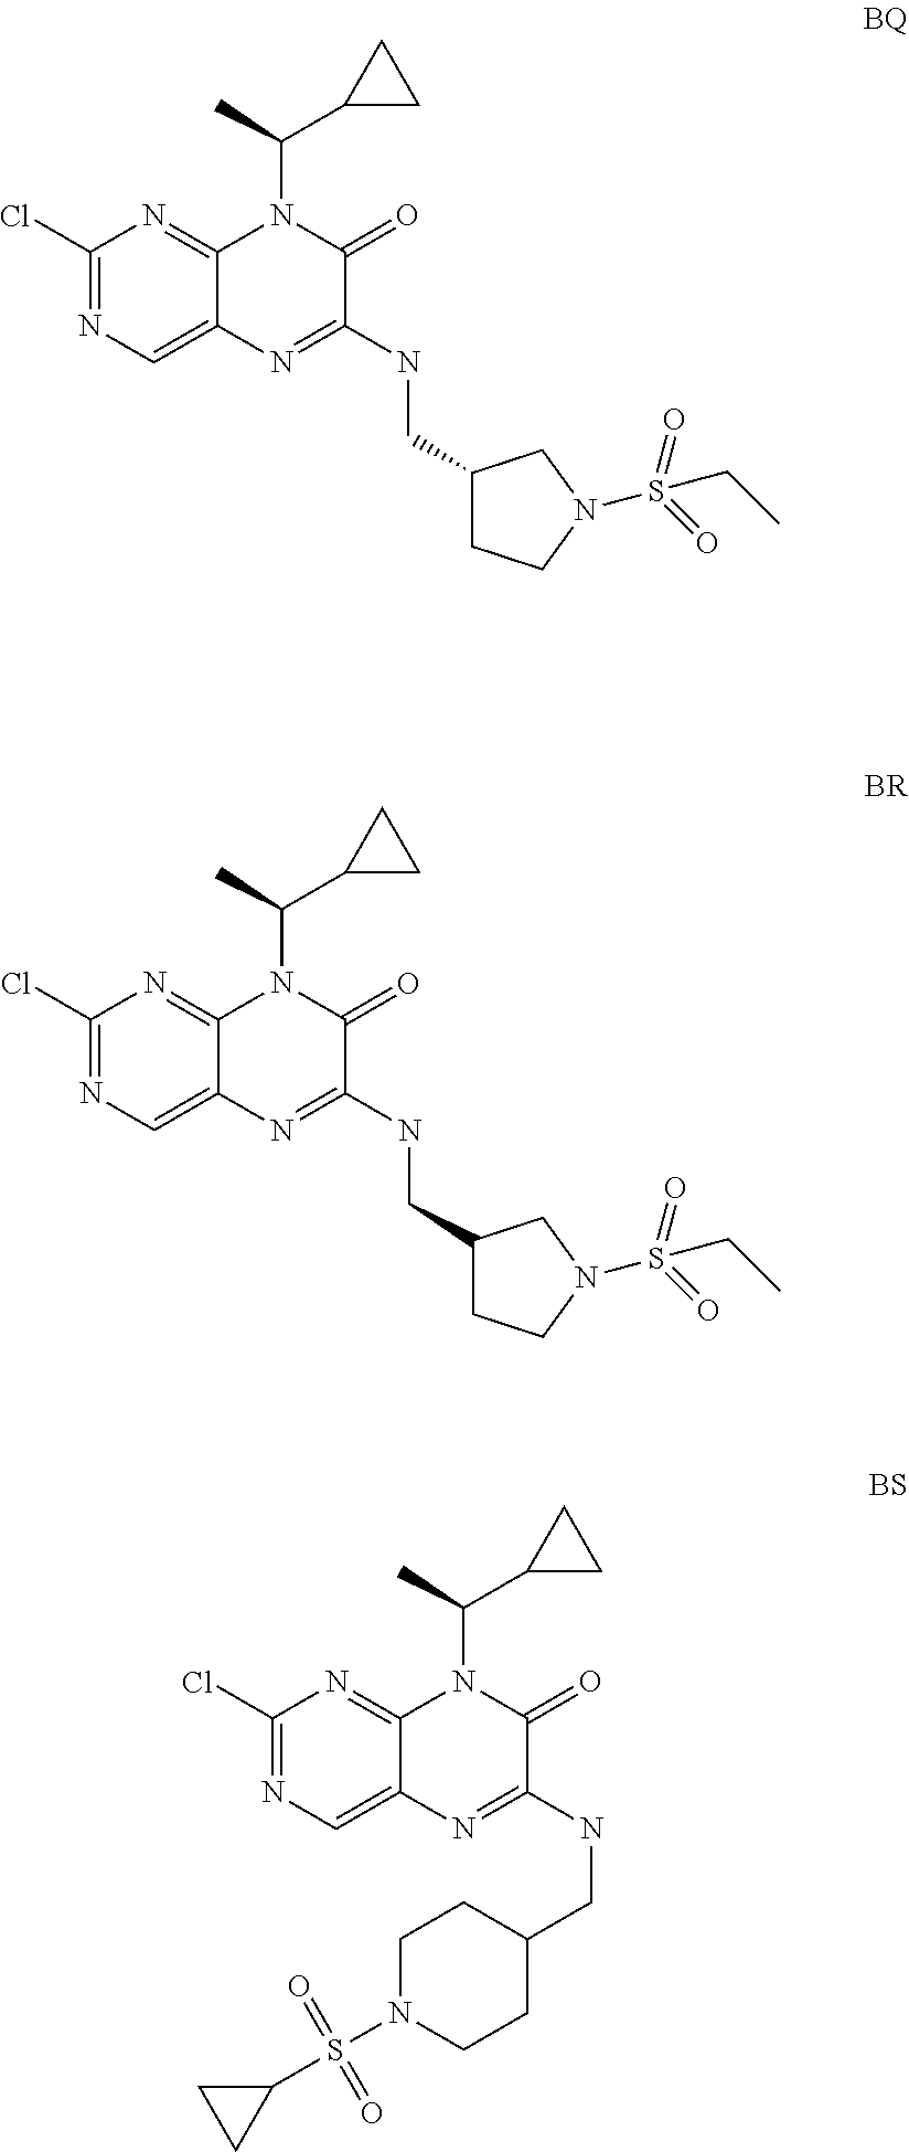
C1(Cl)=NC=C2C(=N1)N(C(C)C1CC1)C(=O)C(NCC1CCN(S(CC)(=O)=O)C1)=N2.C1(Cl)=NC=C2C(=N1)N(C(C)C1CC1)C(=O)C(NCC1CCN(S(C3CC3)(=O)=O)CC1)=N2.C1(Cl)=NC=C2C(=N1)N(C(C)C1CC1)C(=O)C(NCC1CCN(S(CC)(=O)=O)C1)=N2
